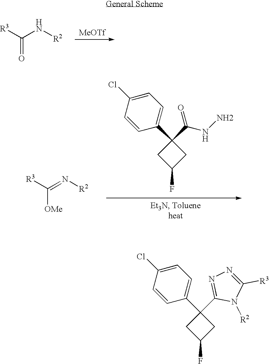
[R3]C(N[R2])=O.[MeOTf].[R3]C(=N[R2])[OMe].C1(C2(C(=O)NN)CC(F)C2)=CC=C(Cl)C=C1.C1(C2(C3=NN=C([R3])N3[R2])CC(F)C2)=CC=C(Cl)C=C1
